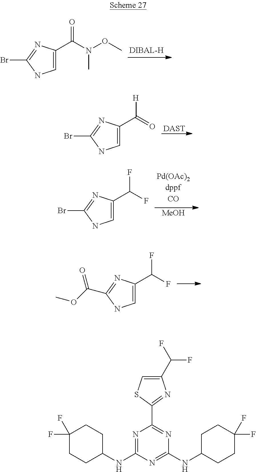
C1=C(C(N(OC)C)=O)N=C(Br)N1.[DAST].C1=C(C(=O)[H])N=C(Br)N1.[MeOH].C1=C(C(F)F)N=C(Br)N1.C1=C(C(F)F)N=C(C(OC)=O)N1.C1(F)(F)CCC(NC2=NC(C3=NC(C(F)F)=CS3)=NC(NC3CCC(F)(F)CC3)=N2)CC1
